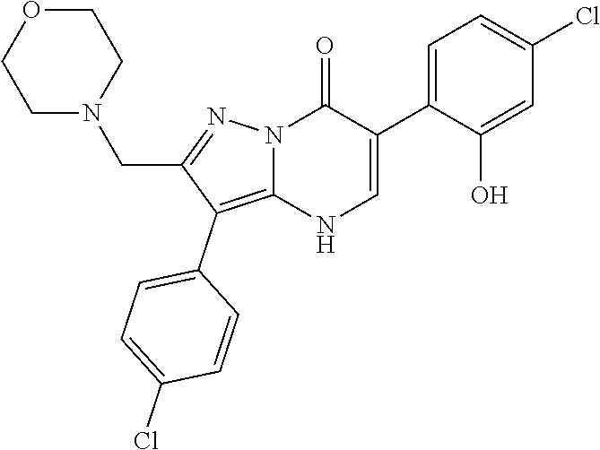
O=C1N2C(=C(C3=CC=C(Cl)C=C3)C(CN3CCOCC3)=N2)NC=C1C1=CC=C(Cl)C=C1O
